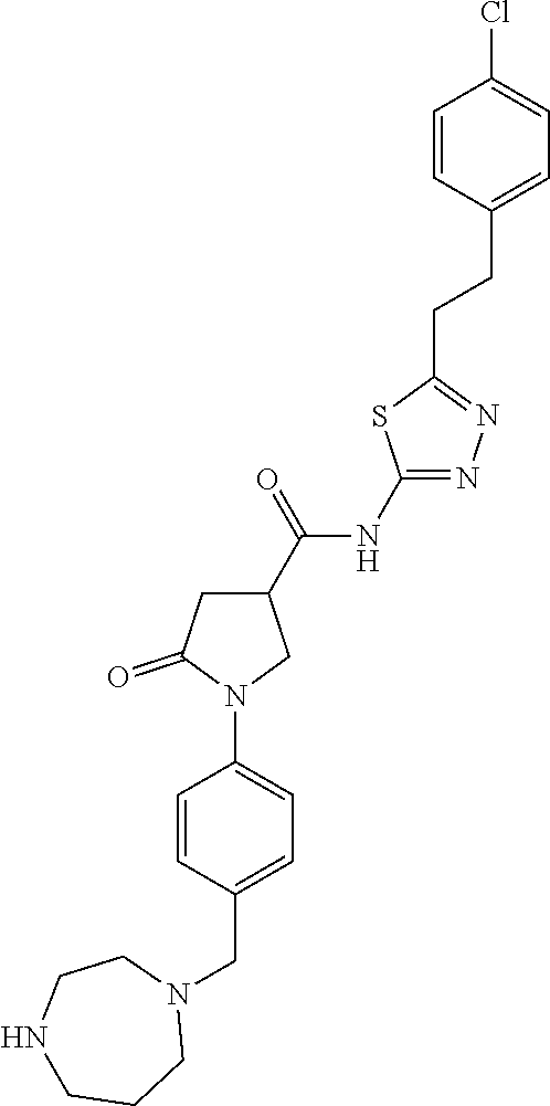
ClC1=CC=C(CCC2=NN=C(NC(C3CC(=O)N(C4=CC=C(CN5CCNCCC5)C=C4)C3)=O)S2)C=C1
